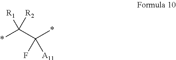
*C(C(*)(F)[A11])([R2])[R1]
